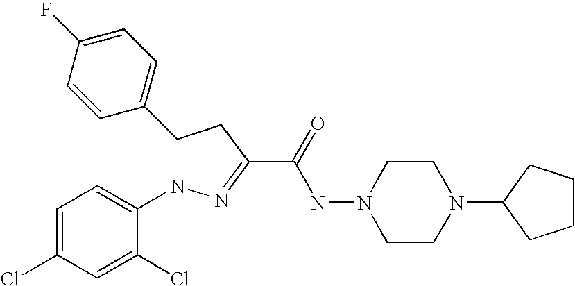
C1(CCC(=NNC2=CC=C(Cl)C=C2Cl)C(=O)NN2CCN(C3CCCC3)CC2)=CC=C(F)C=C1
